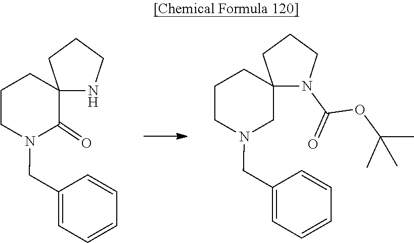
C1=CC=CC=C1CN1C(=O)C2(CCC1)NCCC2.C1=CC=CC=C1CN1CC2(CCC1)N(C(=O)OC(C)(C)C)CCC2
